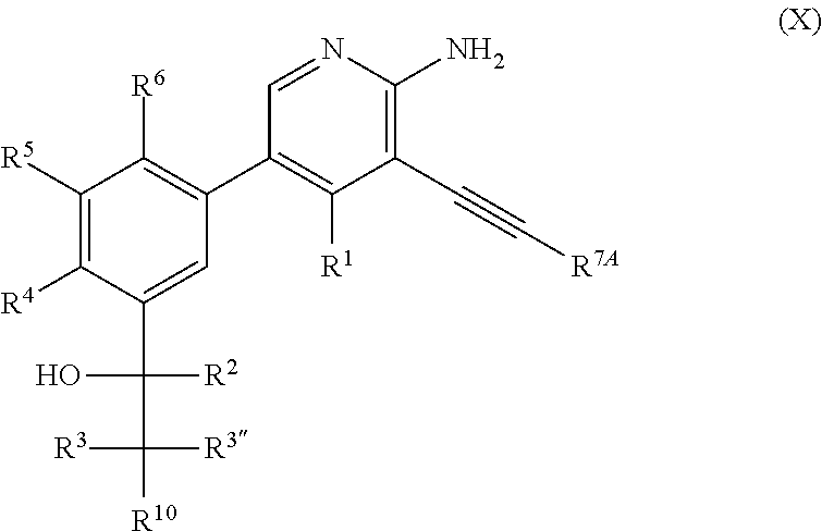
C1([R5])=C([R4])C(C(C([R10])([R3])[R3])([R2])O)=CC(C2=C([R1])C(C#C[R7A])=C(N)N=C2)=C1[R6]
